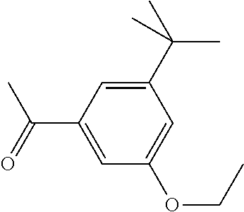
C1(C(C)(C)C)=CC(C(=O)C)=CC(OCC)=C1
